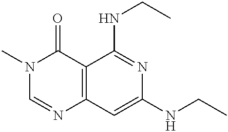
C12=C(C=C(NCC)N=C1NCC)N=CN(C)C2=O
